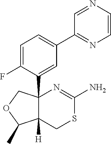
C1=C(F)C(C23C([H])(CSC(N)=N2)C(C)OC3)=CC(C2=NC=CN=C2)=C1
